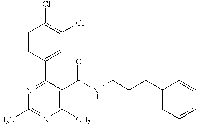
C1=CC(C2=NC(C)=NC(C)=C2C(NCCCC2=CC=CC=C2)=O)=CC(Cl)=C1Cl
